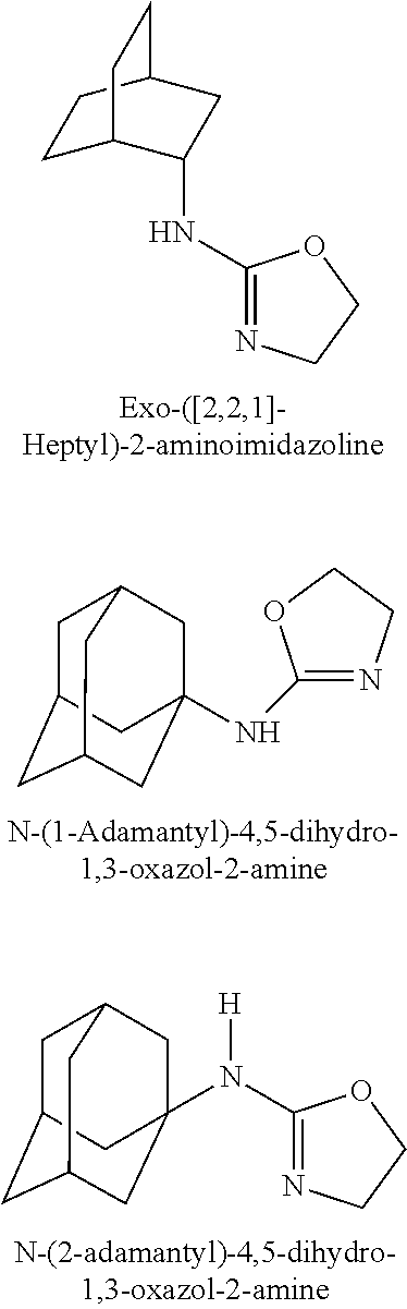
C1C2C(NC3=NCCO3)CC(C1)CC2.C1C2CC3CC(NC4=NCCO4)(CC1C3)C2.C1C2CC3CC(N(C4=NCCO4)[H])(CC1C3)C2
